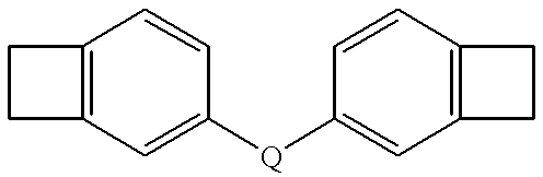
C12=C(C=C([Q]C3=CC4=C(C=C3)CC4)C=C1)CC2
